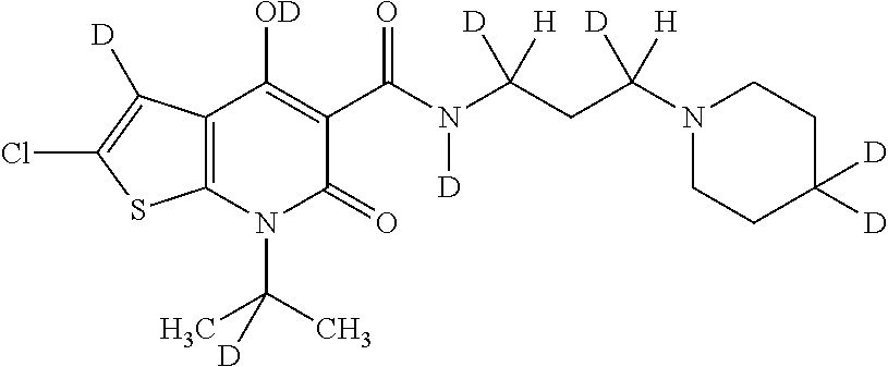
C12=C(N(C(C)(C)[D])C(=O)C(C(N(C(CC(N3CCC([D])([D])CC3)([H])[D])([H])[D])[D])=O)=C1[OD])SC(Cl)=C2[D]
